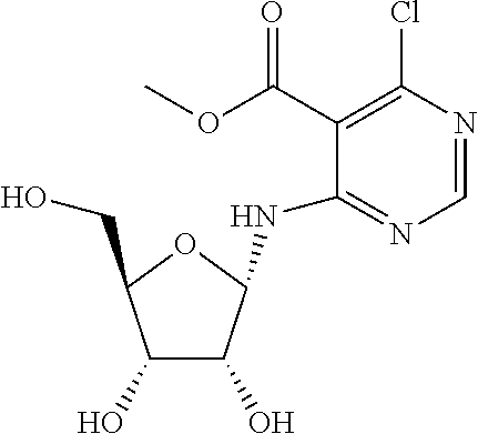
C1=NC(Cl)=C(C(OC)=O)C(NC2C(O)C(O)C(CO)O2)=N1
